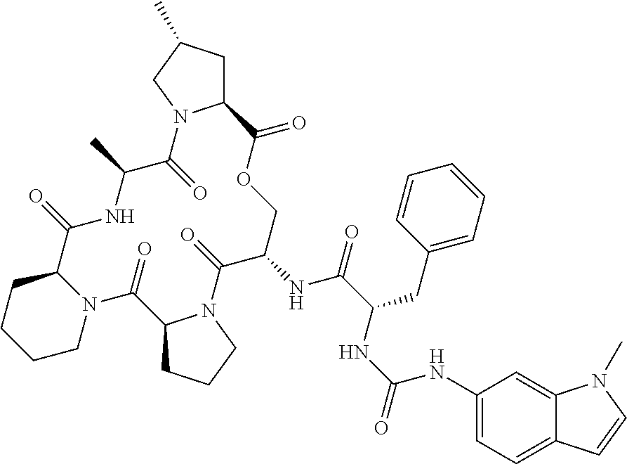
C1CCCN2C1C(=O)NC(C)C(=O)N1C(CC(C)C1)C(=O)OCC(NC(C(CC1=CC=CC=C1)NC(=O)NC1=CC=C3C(=C1)N(C)C=C3)=O)C(=O)N1C(C2=O)CCC1
